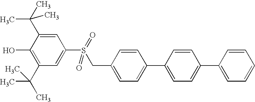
C1(C2=CC=C(C3=CC=C(CS(C4=CC(C(C)(C)C)=C(O)C(C(C)(C)C)=C4)(=O)=O)C=C3)C=C2)=CC=CC=C1
